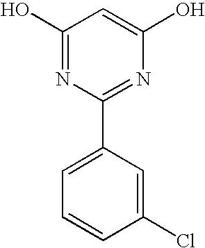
C1(O)=NC(C2=CC=CC(Cl)=C2)=NC(O)=C1
